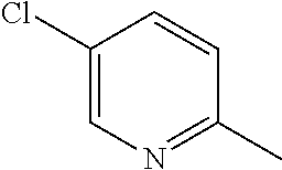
C1(Cl)=CN=C(C)C=C1
